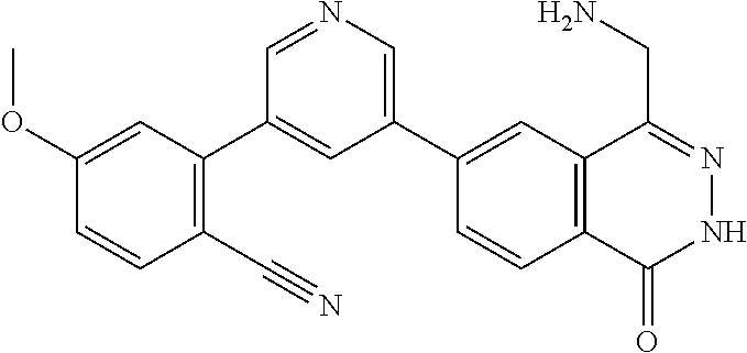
C1(C2=CN=CC(C3=C(C#N)C=CC(OC)=C3)=C2)=CC2=C(C=C1)C(=O)NN=C2CN
